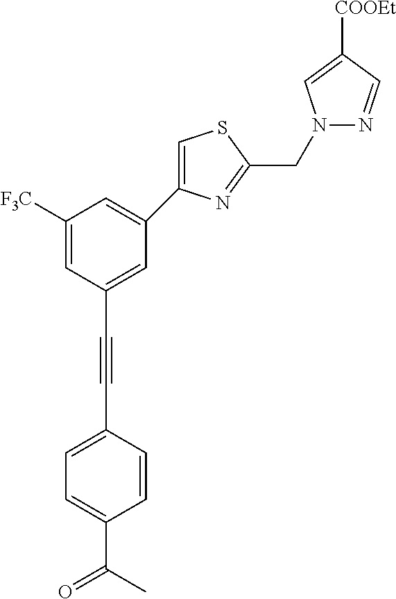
N1(CC2=NC(C3=CC([F3C])=CC(C#CC4=CC=C(C(=O)C)C=C4)=C3)=CS2)N=CC([COOEt])=C1
